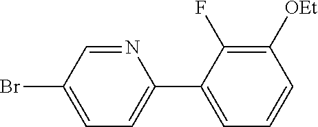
N1=CC(Br)=CC=C1C1=CC=CC([OEt])=C1F
